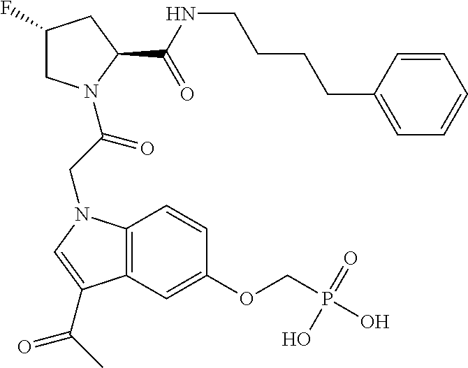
C1(F)CN(C(CN2C3=C(C=C(OCP(O)(=O)O)C=C3)C(C(C)=O)=C2)=O)C(C(NCCCCC2=CC=CC=C2)=O)C1
